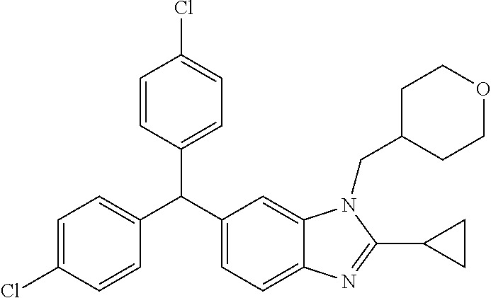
C1(C(C2=CC=C3C(=C2)N(CC2CCOCC2)C(C2CC2)=N3)C2=CC=C(Cl)C=C2)=CC=C(Cl)C=C1
